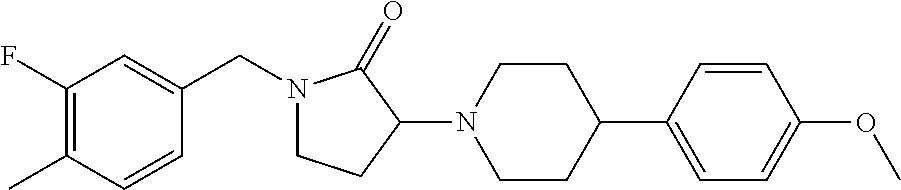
C1(F)=C(C)C=CC(CN2CCC(N3CCC(C4=CC=C(OC)C=C4)CC3)C2=O)=C1
